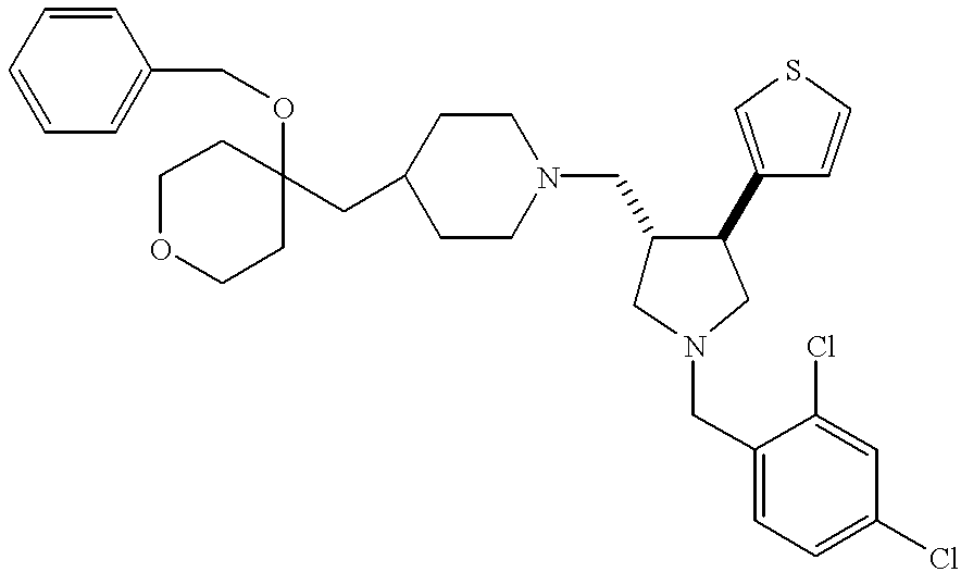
C1(CN2CCC(CC3(OCC4=CC=CC=C4)CCOCC3)CC2)CN(CC2=CC=C(Cl)C=C2Cl)CC1C1=CSC=C1
